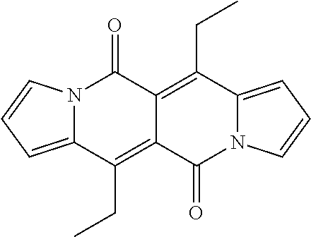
N12C(=CC=C1)C(CC)=C1C(=C(CC)C3=CC=CN3C1=O)C2=O
